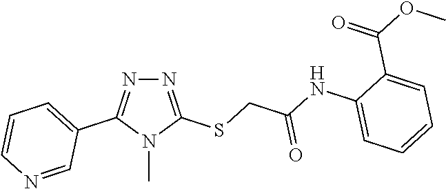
N1=C(SCC(NC2=CC=CC=C2C(OC)=O)=O)N(C)C(C2=CC=CN=C2)=N1
